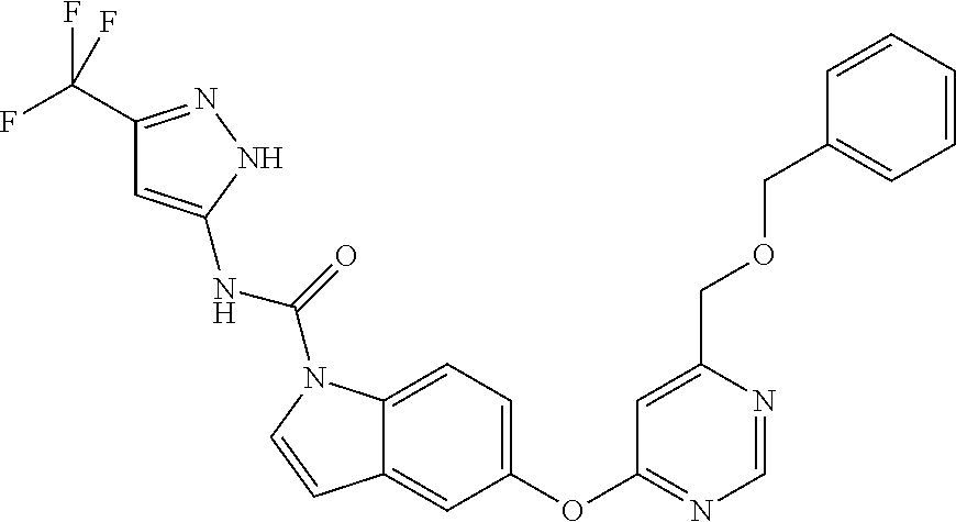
C1(C(F)(F)F)=NNC(NC(=O)N2C3=CC=C(OC4=NC=NC(COCC5=CC=CC=C5)=C4)C=C3C=C2)=C1
